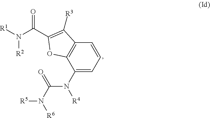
[R1]N(C(=O)C1=C([R3])C2=C(O1)C(N([R4])C(N([R6])[R5])=O)=CC=C2)[R2]
